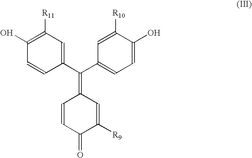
C1(C(C2=CC=C(O)C([R10])=C2)=C2C=CC(=O)C([R9])=C2)=CC([R11])=C(O)C=C1
